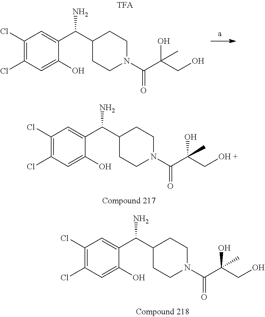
C1(Cl)=C(Cl)C=C(O)C(C(C2CCN(C(C(CO)(O)C)=O)CC2)N)=C1.C1(Cl)=C(Cl)C=C(O)C(C(C2CCN(C(C(C[OH +])(O)C)=O)CC2)N)=C1.C1(Cl)=C(Cl)C=C(O)C(C(C2CCN(C(C(CO)(O)C)=O)CC2)N)=C1
